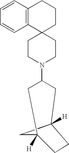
C12(CCN(C3CC4([H])CCC([H])(C3)C4)CC1)CCCC1=C2C=CC=C1
